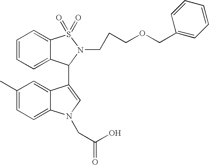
C1(C)=CC=C2C(=C1)C(C1C3=CC=CC=C3S(=O)(=O)N1CCCOCC1=CC=CC=C1)=CN2CC(O)=O
